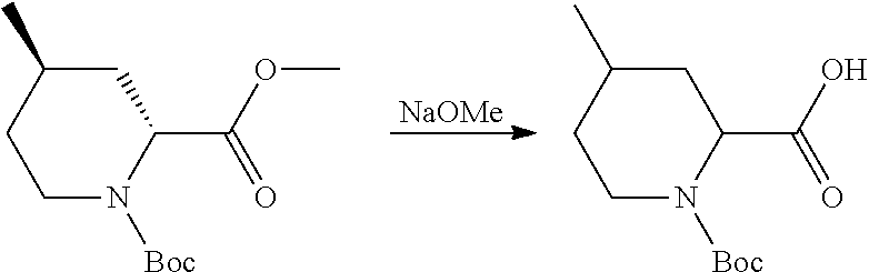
C1N([Boc])C(C(=O)OC)CC(C)C1.[NaOMe].C1N([Boc])C(C(=O)O)CC(C)C1
